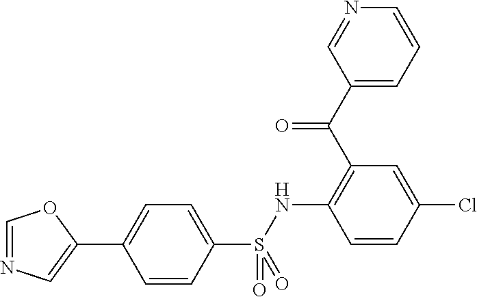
C1(C(C2=C(NS(C3=CC=C(C4=CN=CO4)C=C3)(=O)=O)C=CC(Cl)=C2)=O)=CC=CN=C1
